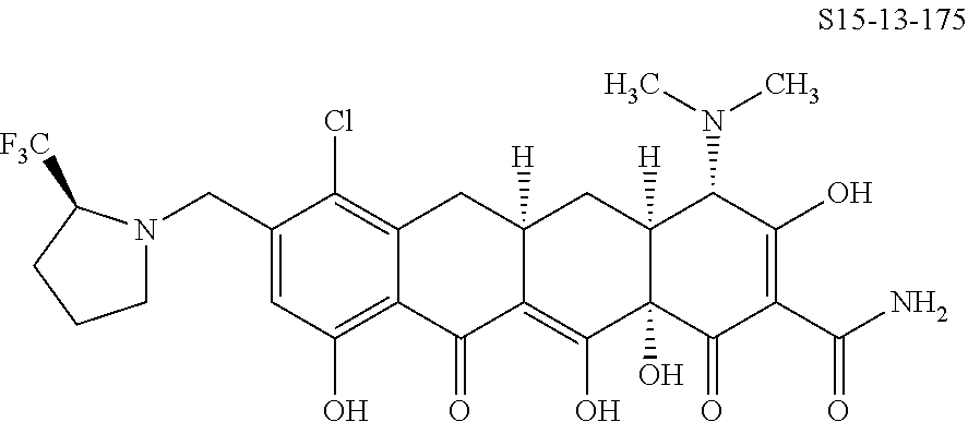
C1(CN2CCCC2[F3C])=CC(O)=C2C(=C1Cl)CC1([H])C(=C(O)C3(O)C([H])(C1)C(N(C)C)C(O)=C(C(N)=O)C3=O)C2=O
